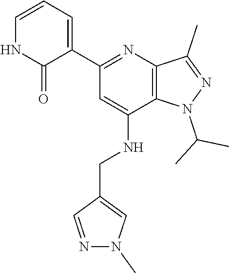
C1(C2=CC=CNC2=O)=NC2=C(C(NCC3=CN(C)N=C3)=C1)N(C(C)C)N=C2C
